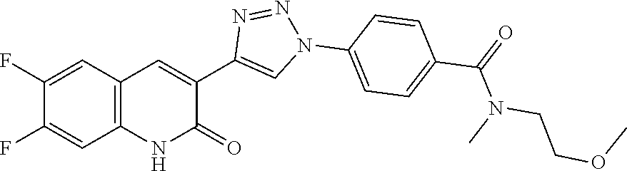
C12=C(C=C(F)C(F)=C1)C=C(C1=CN(C3=CC=C(C(N(C)CCOC)=O)C=C3)N=N1)C(=O)N2
